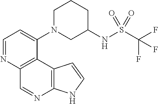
C1=NC2=C(C(N3CC(NS(C(F)(F)F)(=O)=O)CCC3)=C1)C1=C(N=C2)NC=C1
